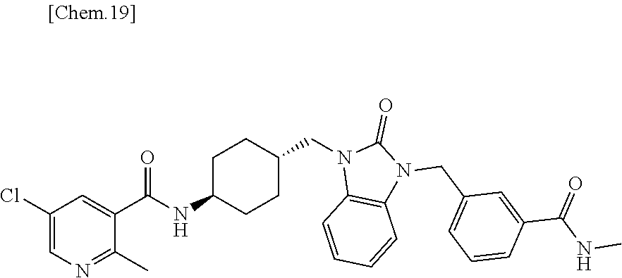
N1(CC2CCC(NC(=O)C3=CC(Cl)=CN=C3C)CC2)C2=C(N(CC3=CC=CC(C(=O)NC)=C3)C1=O)C=CC=C2
